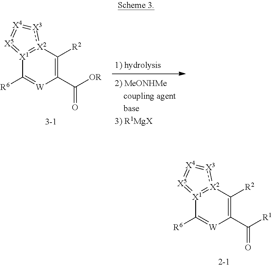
[X1]12=[X2](:[X3]=[X4]=[X5]=1)C([R2])=C(C([OR])=O)[W]=C2[R6].[X1]12=[X2](:[X3]=[X4]=[X5]=1)C([R2])=C(C([R1])=O)[W]=C2[R6]
